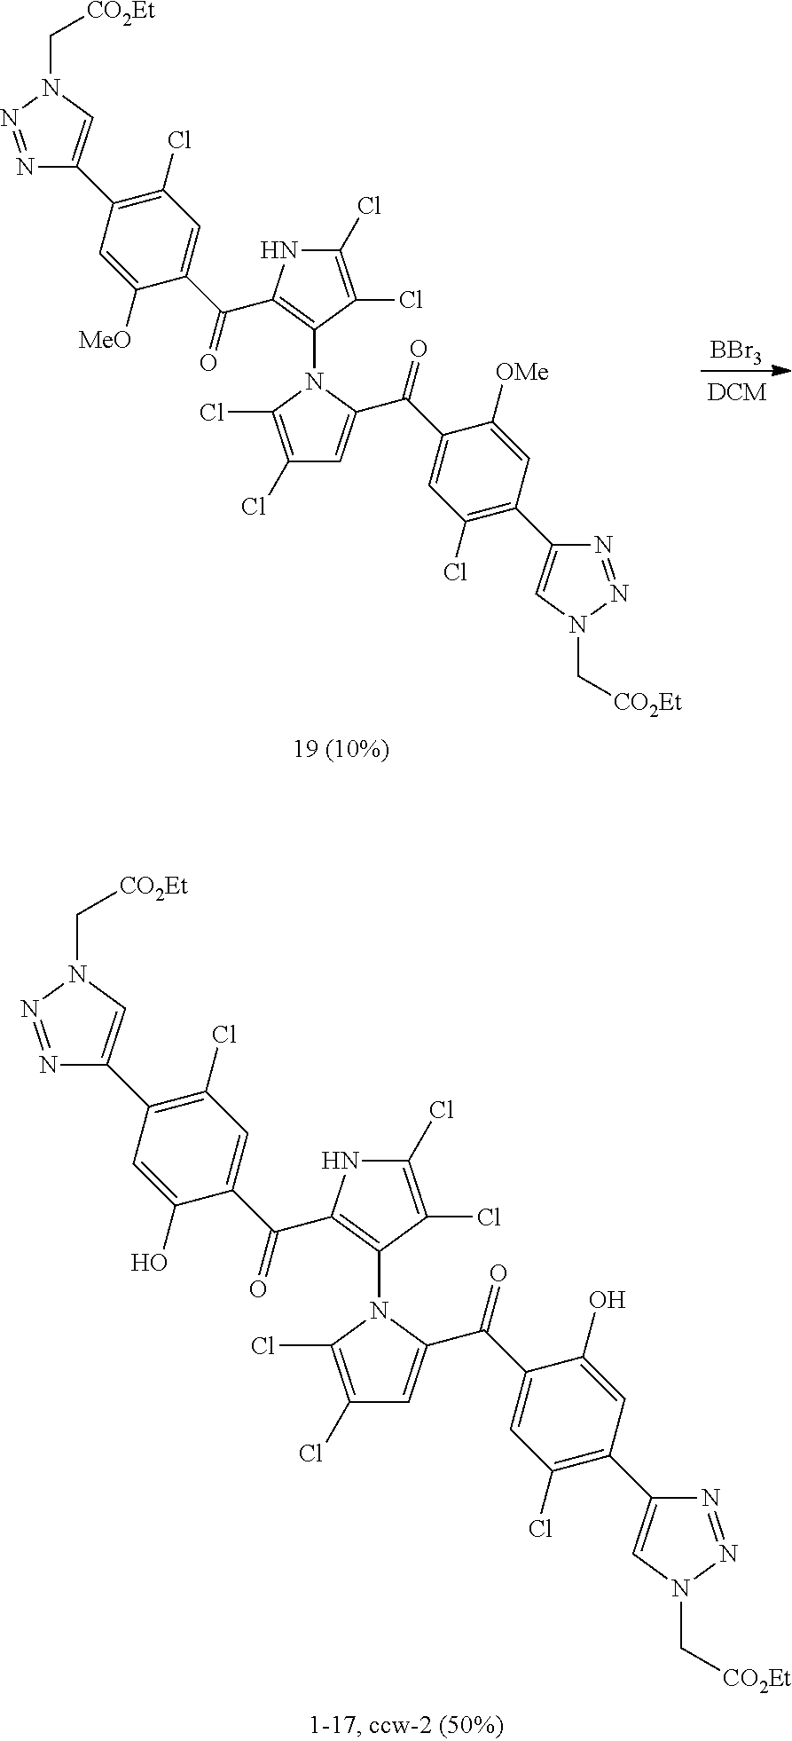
N1(C2=C(C(=O)C3=CC(Cl)=C(C4=CN(C[CO2Et])N=N4)C=C3[MeO])NC(Cl)=C2Cl)C(Cl)=C(Cl)C=C1C(=O)C1=CC(Cl)=C(C2=CN(C[CO2Et])N=N2)C=C1[OMe].[BBr3].N1(C2=C(C(=O)C3=CC(Cl)=C(C4=CN(C[CO2Et])N=N4)C=C3O)NC(Cl)=C2Cl)C(Cl)=C(Cl)C=C1C(=O)C1=CC(Cl)=C(C2=CN(C[CO2Et])N=N2)C=C1O
